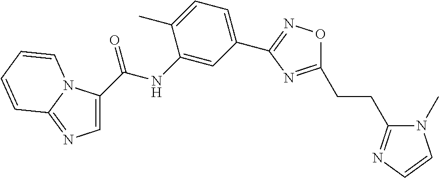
C1(C(NC2=CC(C3=NOC(CCC4=NC=CN4C)=N3)=CC=C2C)=O)=CN=C2N1C=CC=C2
